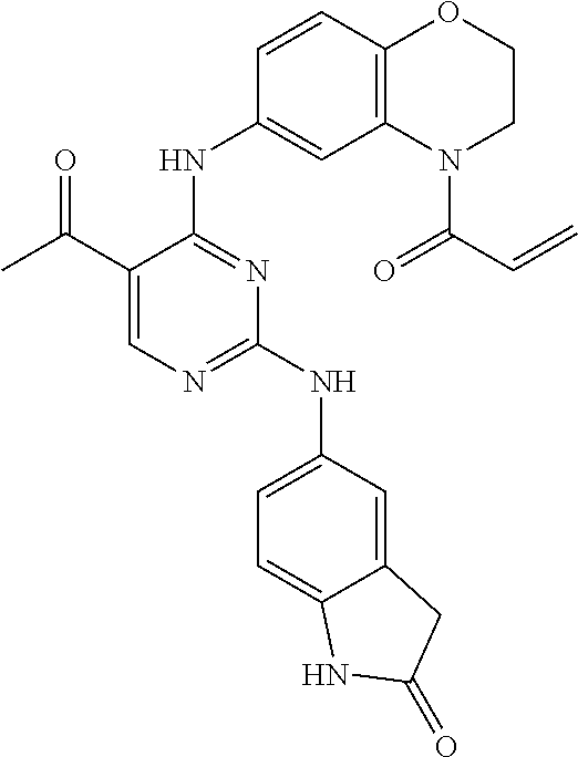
C12=CC(NC3=NC=C(C(C)=O)C(NC4=CC5=C(C=C4)OCCN5C(=O)C=C)=N3)=CC=C1NC(=O)C2
